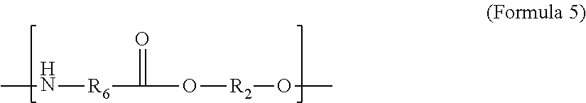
N([R6]C(=O)O[R2]OC)C
